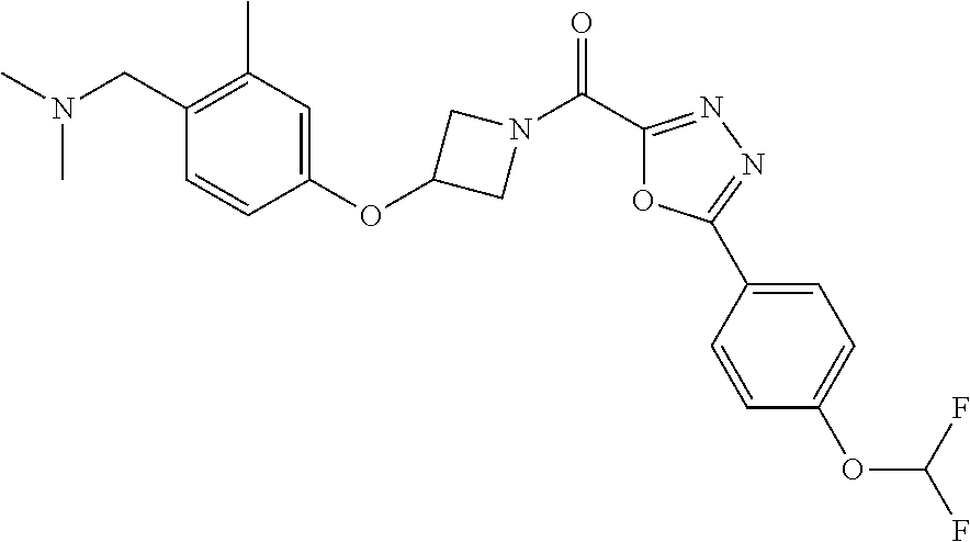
C1=CC(OC2CN(C(=O)C3=NN=C(C4=CC=C(OC(F)F)C=C4)O3)C2)=CC(C)=C1CN(C)C
